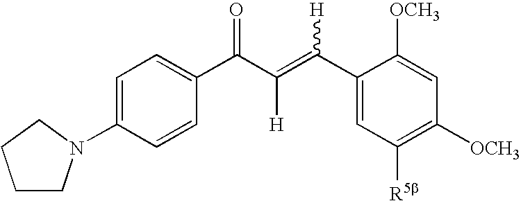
C1=C(N2CCCC2)C=CC(C(C(=C(C2=CC([R5b])=C([OCH3])C=C2[OCH3])[H])[H])=O)=C1
